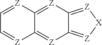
C1=[Z]C2=[Z]C3=[Z][X][Z]=C3[Z]=C2[Z]=C1
